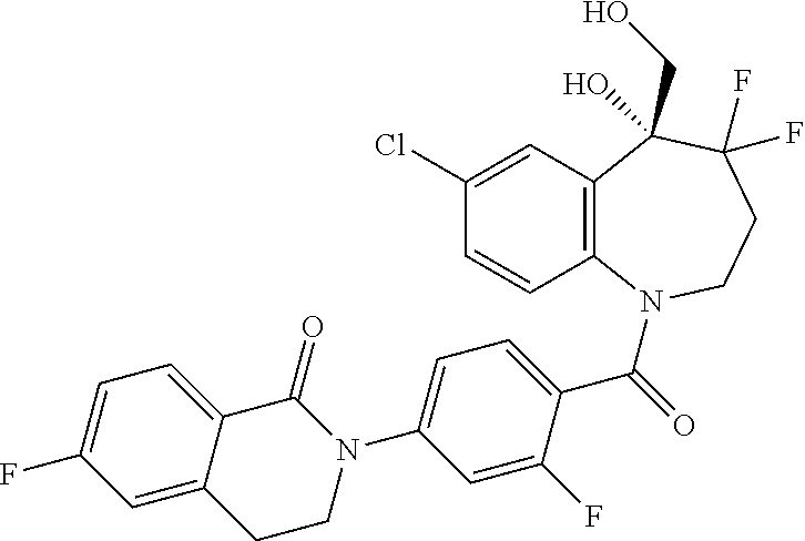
C12=C(N(C(=O)C3=CC=C(N4C(=O)C5=CC=C(F)C=C5CC4)C=C3F)CCC(F)(F)C1(CO)O)C=CC(Cl)=C2
